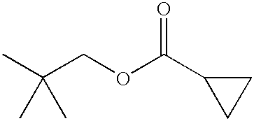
CC(COC(C1CC1)=O)(C)C
